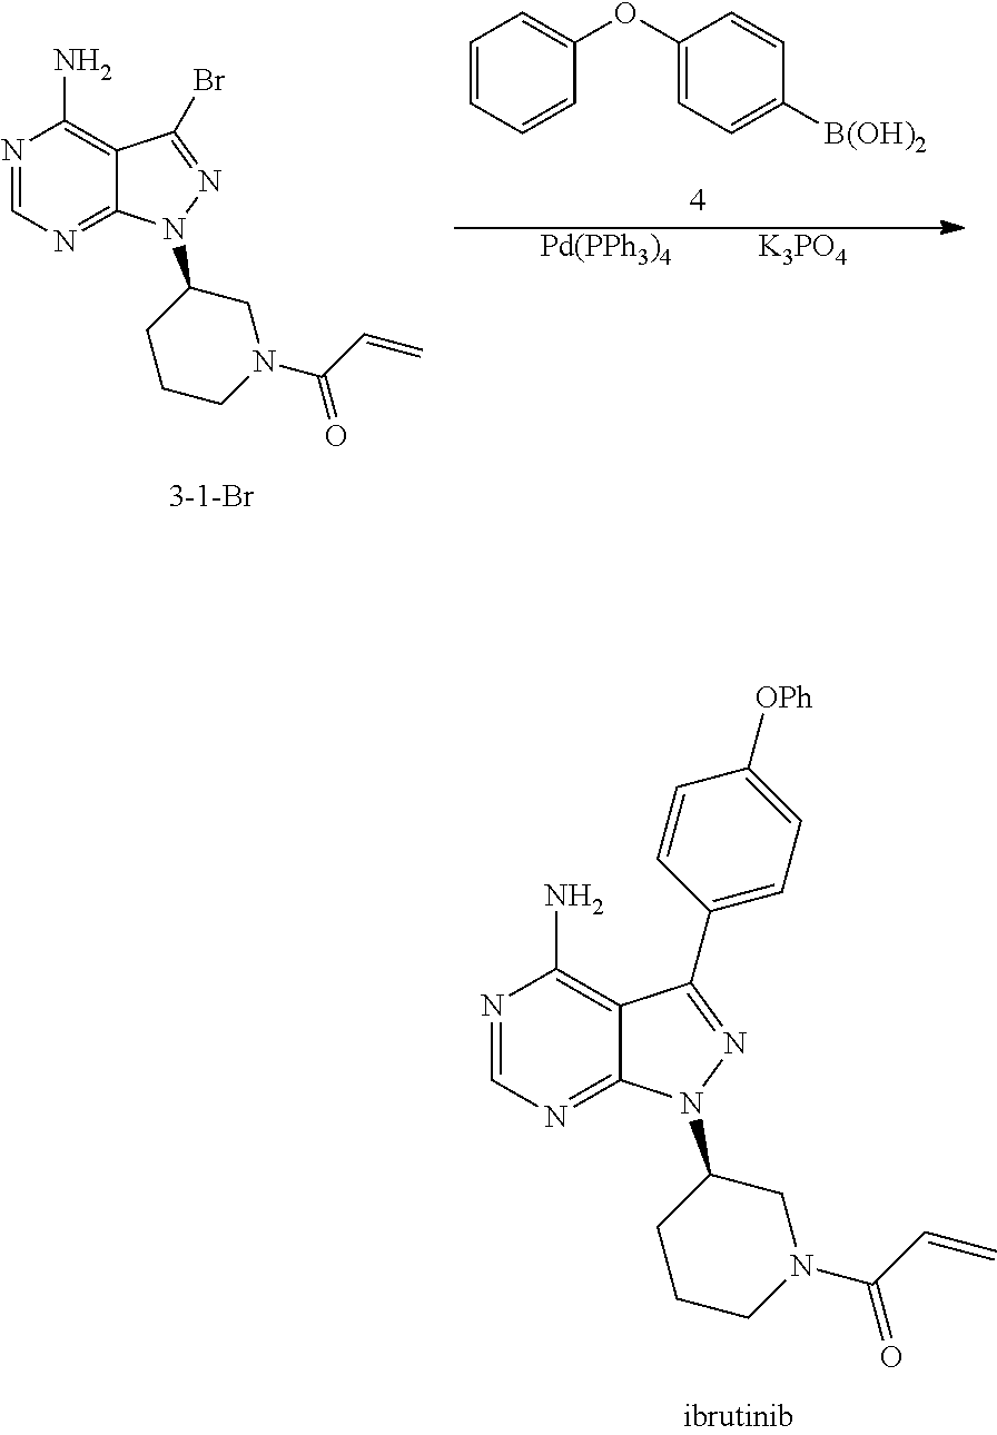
N1=CN=C2C(=C1N)C(C1=CC=C([OPh])C=C1)=NN2C1CCCN(C(C=C)=O)C1.N1=CN=C2C(=C1N)C(Br)=NN2C1CCCN(C(C=C)=O)C1.C1=CC=CC(OC2=CC=C([B(OH)2])C=C2)=C1.[Pd(PPh3)4].[K3PO4]
